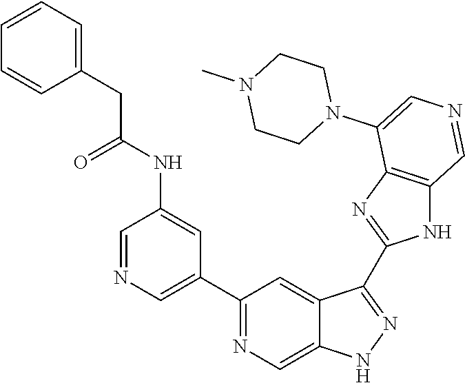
C1(C2=CN=CC(NC(=O)CC3=CC=CC=C3)=C2)=NC=C2C(=C1)C(C1=NC3=C(N1)C=NC=C3N1CCN(C)CC1)=NN2
